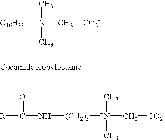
[(CH2)3]([N+](C)(C)C[CO2-])NC(=O)[R].[C16H33][N+](C)(C)C[CO2-]
